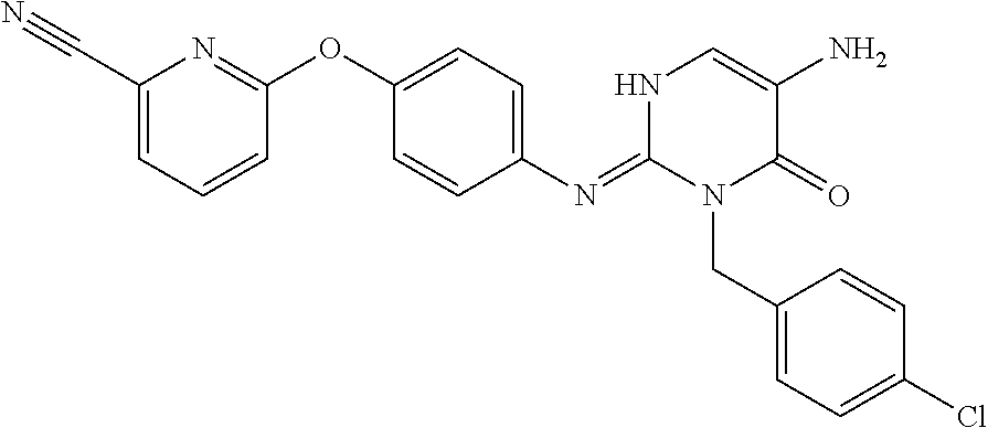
O(C1=CC=C(N=C2NC=C(N)C(=O)N2CC2=CC=C(Cl)C=C2)C=C1)C1=NC(C#N)=CC=C1
